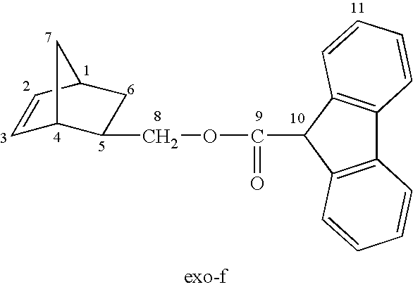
C(OC(C1C2=C(C3=C1C=CC=C3)C=CC=C2)=O)C1C2C=CC(C1)C2
